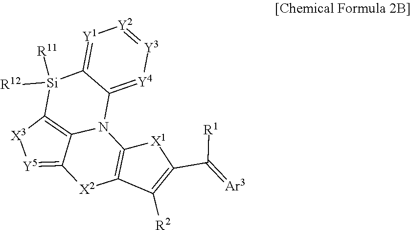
C12=C3[X3][Y5]=C1[X2]C1=C(N2C2=[Y4][Y3]=[Y2][Y1]=C2[Si]3([R12])[R11])[X1]C(C([R1])=[Ar3])=C1[R2]
